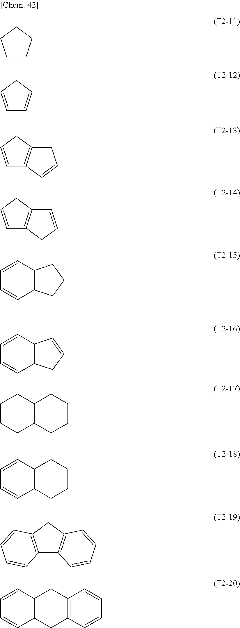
C1CCCC1.C1=CCC=C1.C1=CCC2=C1C=CC2.C1=CCC2=C1CC=C2.C12=C(C=CC=C1)CCC2.C12=C(C=CC=C1)C=CC2.C1CCC2C(C1)CCCC2.C1=CC2=C(C=C1)CCCC2.C12=C(CC3=C1C=CC=C3)C=CC=C2.C12=C(C=CC=C1)CC1=C(C2)C=CC=C1
